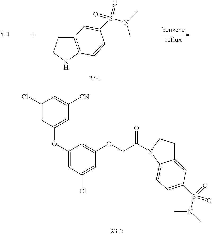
C1(Cl)=CC(OC2=CC(Cl)=CC(OCC(=O)N3CCC4=CC(S(=O)(=O)N(C)C)=CC=C43)=C2)=CC([CN])=C1.C12=C(NCC1)C=CC(S(=O)(N(C)C)=O)=C2
